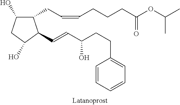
C1(CC=CCCCC(OC(C)C)=O)C(O)CC(O)C1C=CC(O)CCC1=CC=CC=C1
